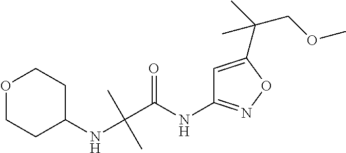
C(NC1CCOCC1)(C(=O)NC1=NOC(C(COC)(C)C)=C1)(C)C
